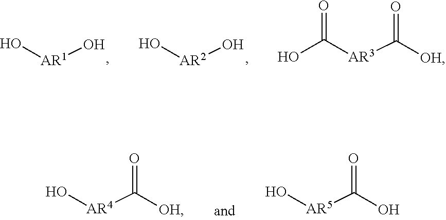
O[AR1]O.O[AR2]O.C([AR3]C(=O)[OH])(O)=O.O[AR4]C(=O)[OH].O[AR5]C(=O)O
